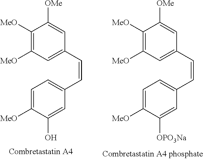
C1([MeO])=C([MeO])C=C(C=CC2=CC=C([MeO])C(O)=C2)C=C1[OMe].C1([MeO])=C([MeO])C=C(C=CC2=CC=C([MeO])C([OPO3Na])=C2)C=C1[OMe]
